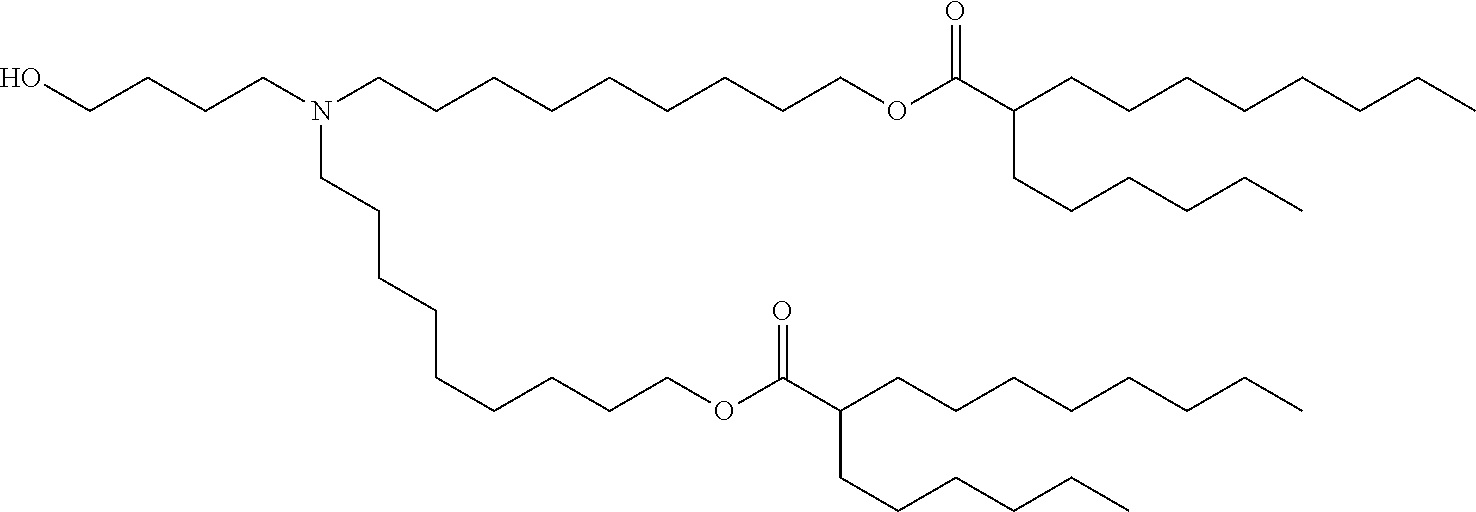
C(CCN(CCCCCCCCCOC(C(CCCCCCCC)CCCCCC)=O)CCCCCCCCCOC(C(CCCCCCCC)CCCCCC)=O)CO
